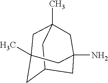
C1C2(C)CC3(N)CC(CC1(C)C3)C2
